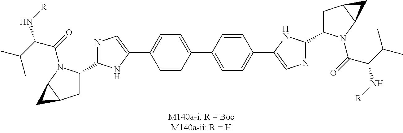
C1C(C2=NC=C(C3=CC=C(C4=CC=C(C5=CN=C(C6CC7C(C7)N6C(=O)C(C(C)C)N[R])N5)C=C4)C=C3)N2)N(C(=O)C(C(C)C)N[R])C2C1C2
